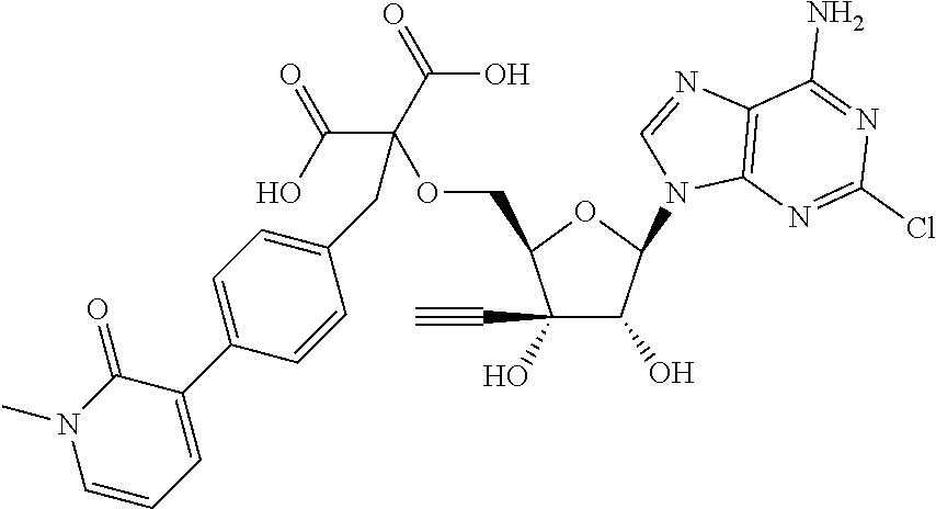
C1(C#C)(O)C(O)C(N2C3=C(N=C2)C(N)=NC(Cl)=N3)OC1COC(C(O)=O)(C(O)=O)CC1=CC=C(C2=CC=CN(C)C2=O)C=C1
